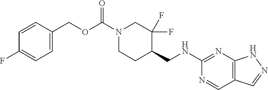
C1(NCC2CCN(C(=O)OCC3=CC=C(F)C=C3)CC2(F)F)=NC2=C(C=N1)C=NN2
